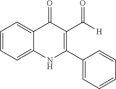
C1=CC=C2C(=C1)C(=O)C(C([H])=O)=C(C1=CC=CC=C1)N2
